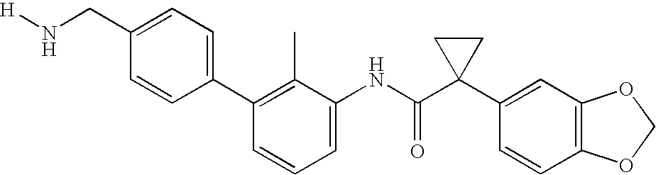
C1(NC(C2(C3=CC4=C(C=C3)OCO4)CC2)=O)=CC=CC(C2=CC=C(CN[H])C=C2)=C1C
